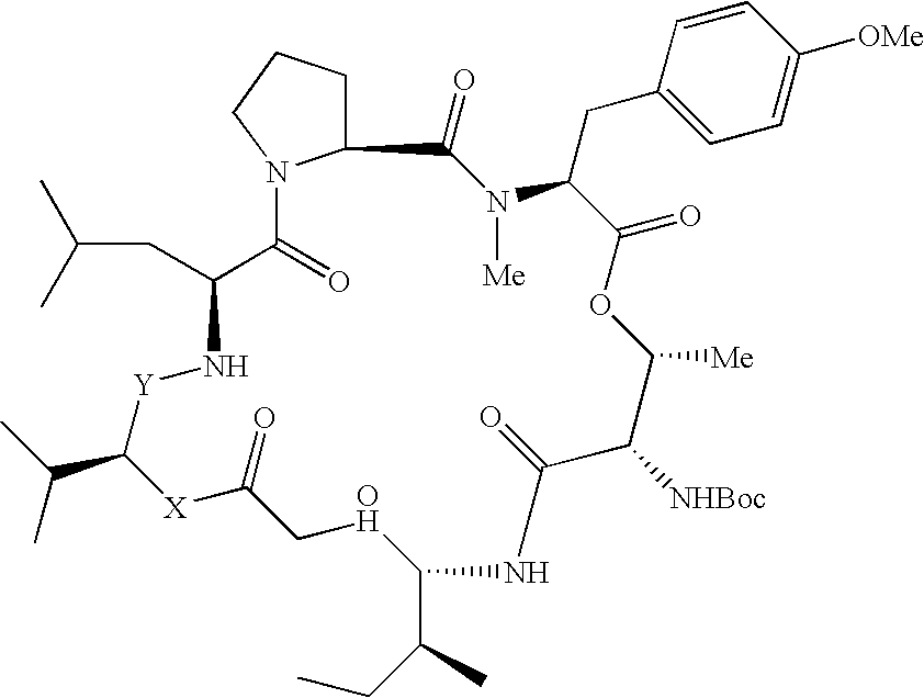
CC(C1[Y]NC(CC(C)C)C(=O)N2C(C(=O)N([Me])C(CC3=CC=C([OMe])C=C3)C(=O)OC([Me])C([NHBoc])C(=O)NC(C(C)CC)OCC(=O)[X]1)CCC2)C
